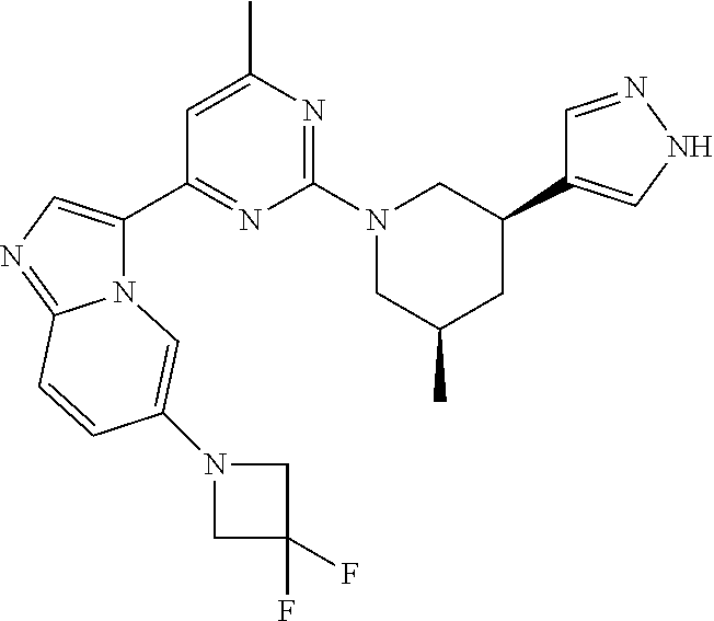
N12C(C3=NC(N4CC(C)CC(C5=CNN=C5)C4)=NC(C)=C3)=CN=C1C=CC(N1CC(F)(F)C1)=C2
